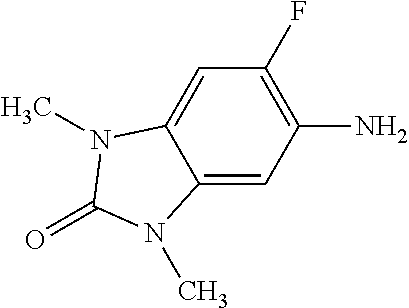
C12=CC(N)=C(F)C=C1N(C)C(=O)N2C
